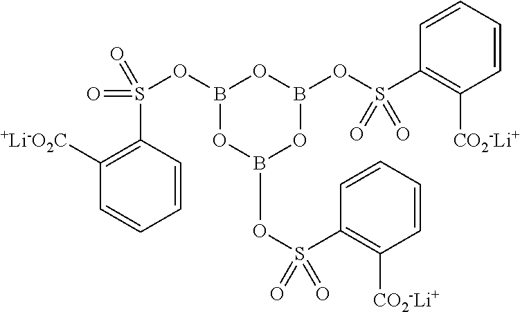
C1=CC(S(=O)(=O)OB2OB(OS(C3=C([CO2-Li+])C=CC=C3)(=O)=O)OB(OS(C3=C([CO2-Li+])C=CC=C3)(=O)=O)O2)=C([+Li-O2C])C=C1
